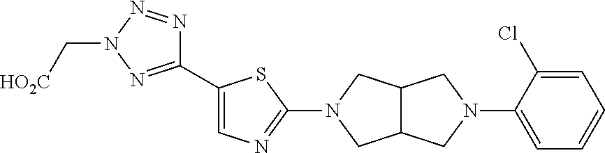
C1(N2CC3C(C2)CN(C2=CC=CC=C2Cl)C3)=NC=C(C2=NN(C[HO2C])N=N2)S1
